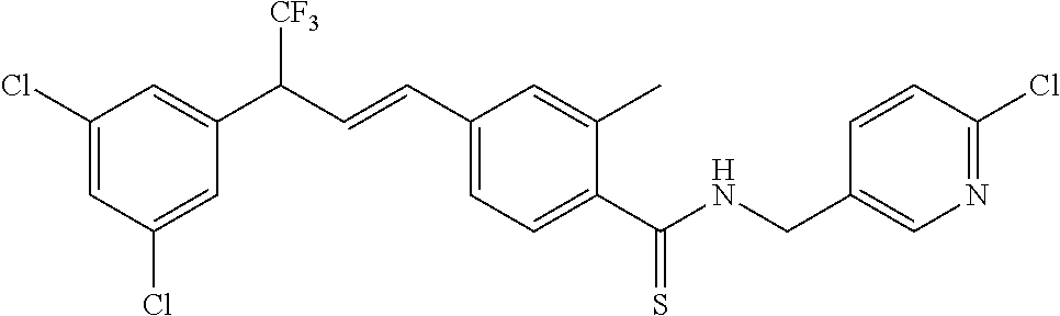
C1(Cl)=CC(Cl)=CC(C([CF3])C=CC2=CC=C(C(NCC3=CN=C(Cl)C=C3)=S)C(C)=C2)=C1
